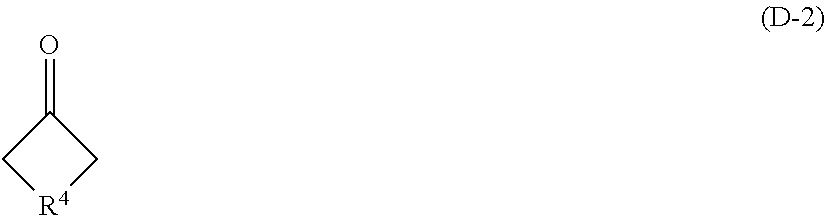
C1(=O)C[R4]C1
